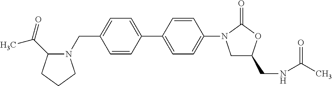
C1(CN2C(C(=O)C)CCC2)=CC=C(C2=CC=C(N3CC(CNC(C)=O)OC3=O)C=C2)C=C1
